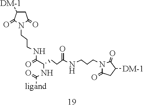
C1C([DM-1])C(=O)N(CCCNC(C(CCC(NCCCN2C(=O)CC([DM-1])C2=O)=O)NC(=O)[ligand])=O)C1=O
